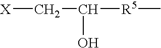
[X]CC([R5]C)O
